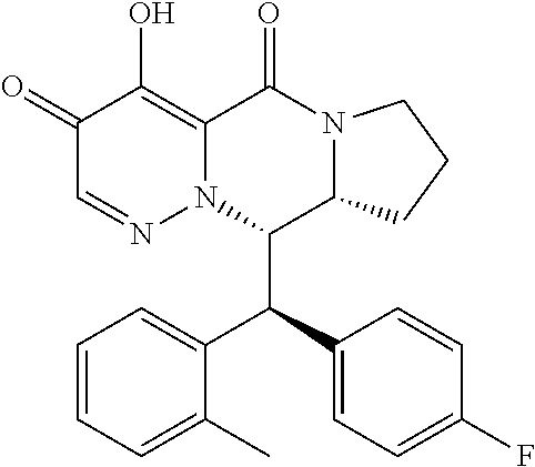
C1=CC=C(C)C(C(C2=CC=C(F)C=C2)C2C3N(C(=O)C4=C(O)C(=O)C=NN24)CCC3)=C1
